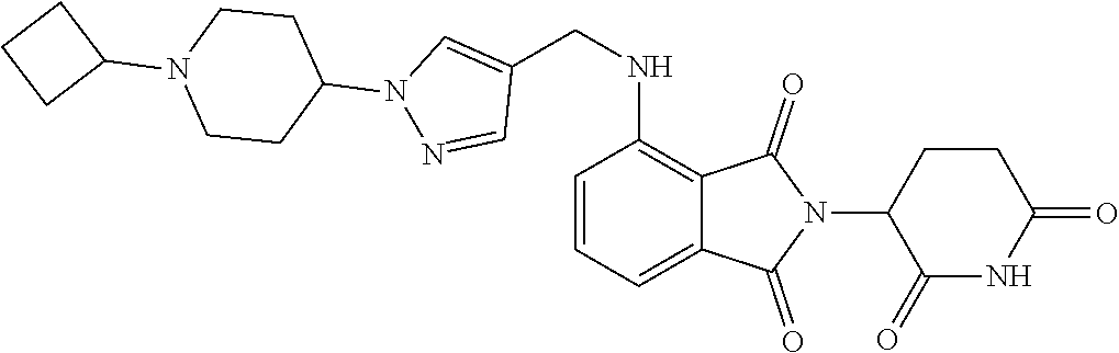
C1=CC=C2C(=C1NCC1=CN(C3CCN(C4CCC4)CC3)N=C1)C(=O)N(C1C(=O)NC(=O)CC1)C2=O
